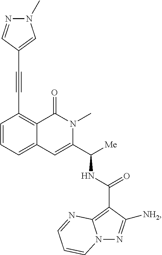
C1(C#CC2=CN(C)N=C2)=C2C(=CC=C1)C=C(C([Me])NC(C1=C3N(N=C1[NH2])C=CC=N3)=O)N(C)C2=O
